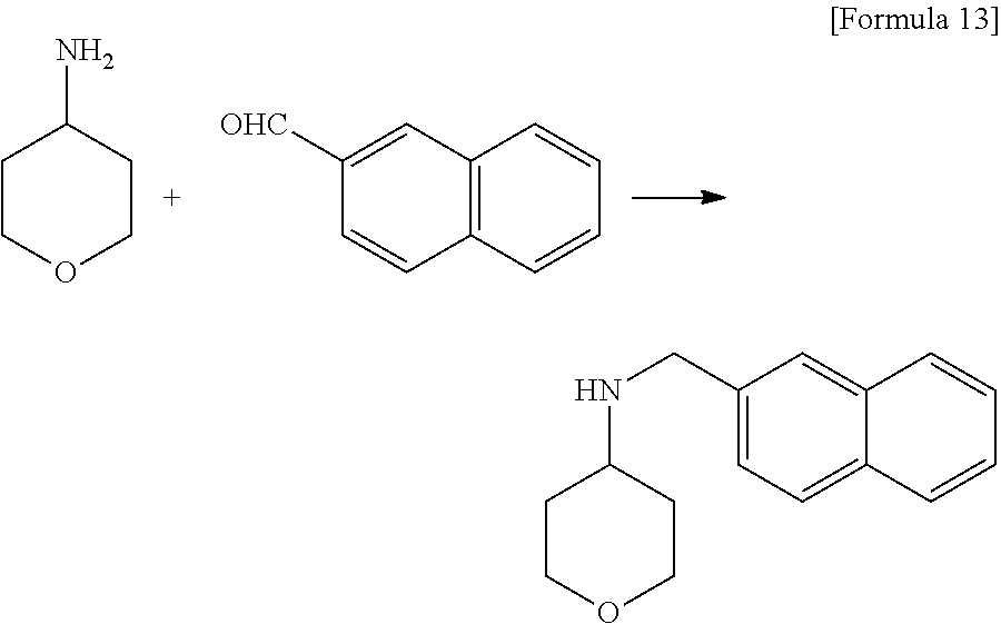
C1COCCC1N.C12=C(C=CC=C1)C=CC([OHC])=C2.C1(CNC2CCOCC2)=CC=C2C(=C1)C=CC=C2
